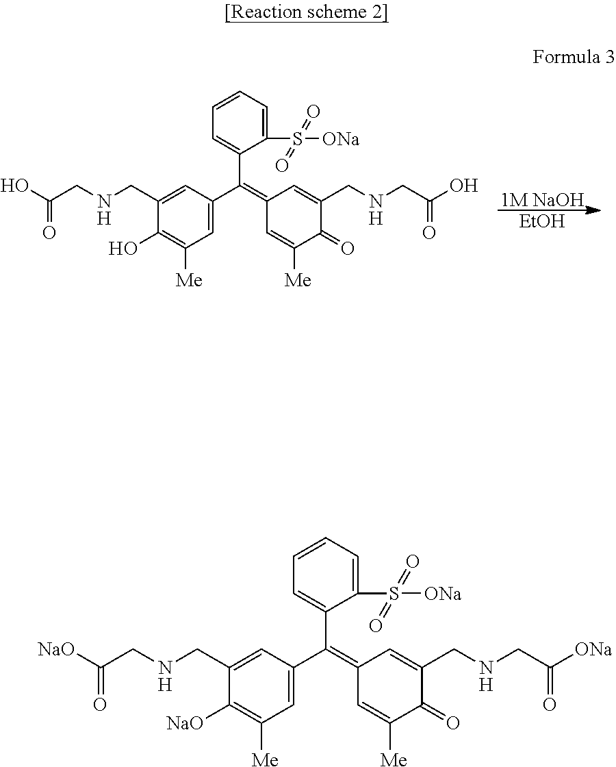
C1=CC=C(S(=O)(=O)[ONa])C(C(=C2C=C([Me])C(=O)C(CNCC(=O)O)=C2)C2=CC([Me])=C(O)C(CNCC(=O)O)=C2)=C1.[1M NaOH].[EtOH].C1=CC=C(S(=O)(=O)[ONa])C(C(=C2C=C([Me])C(=O)C(CNCC(=O)[ONa])=C2)C2=CC([Me])=C([NaO])C(CNCC(=O)[NaO])=C2)=C1
